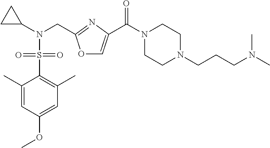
N(CC1=NC(C(=O)N2CCN(CCCN(C)C)CC2)=CO1)(S(=O)(=O)C1=C(C)C=C(OC)C=C1C)C1CC1
